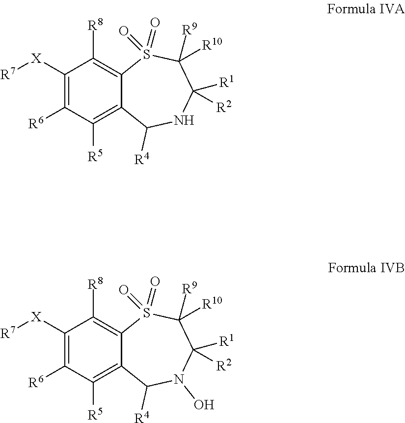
C1([X][R7])=C([R6])C([R5])=C2C(=C1[R8])S(=O)(=O)C([R10])([R9])C([R1])([R2])NC2[R4].C1([X][R7])=C([R6])C([R5])=C2C(=C1[R8])S(=O)(=O)C([R10])([R9])C([R1])([R2])N(O)C2[R4]
